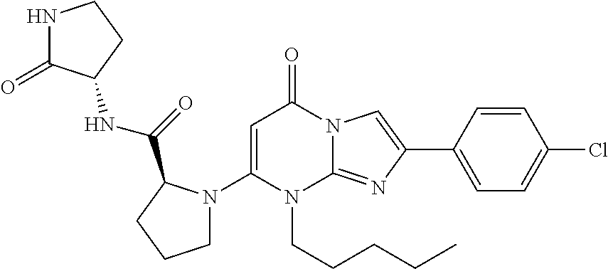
C1=C(N2CCCC2C(=O)NC2C(=O)NCC2)N(CCCCC)C2=NC(C3=CC=C(Cl)C=C3)=CN2C1=O
